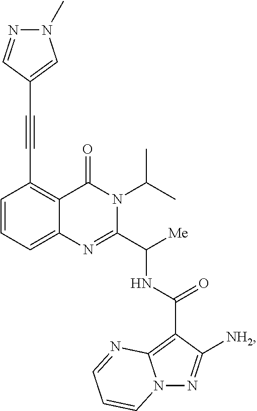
C12=CC=CC(C#CC3=CN(C)N=C3)=C1C(=O)N(C(C)C)C(C([Me])NC(C1=C3N(N=C1[NH2])C=CC=N3)=O)=N2
